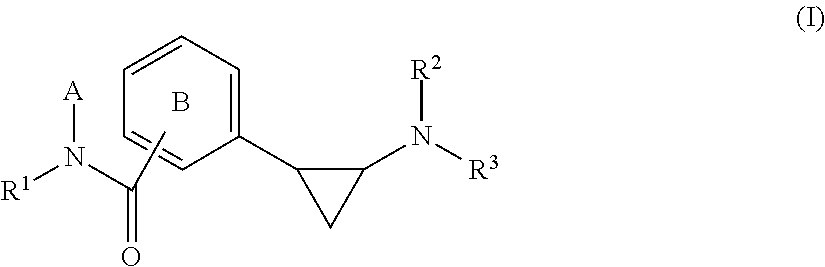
C1(C2CC2N([R3])[R2])=CC=CC=C1.CC(N([R1])[A])=O.B
